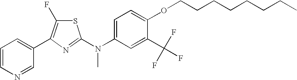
C1(C2=CC=CN=C2)=C(F)SC(N(C2=CC=C(OCCCCCCCC)C(C(F)(F)F)=C2)C)=N1
